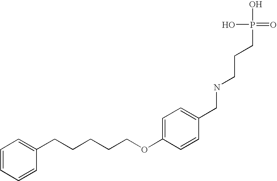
C1(CCCCCOC2=CC=C(CNCCCP(O)(O)=O)C=C2)=CC=CC=C1
